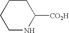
C1CNC([CO2H])CC1
